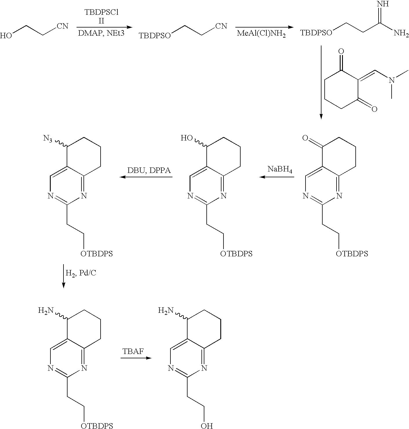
OCC[CN].[TBDPSO]CC[CN].[MeAl(Cl)NH2].[TBDPSO]CCC(N)=N.C1CCC(=O)C(=CN(C)C)C1=O.[NaBH4].C1(=O)C2=CN=C(CC[OTBDPS])N=C2CCC1.C1(O)C2=CN=C(CC[OTBDPS])N=C2CCC1.C1([N3])C2=CN=C(CC[OTBDPS])N=C2CCC1.C1(N)C2=CN=C(CC[OTBDPS])N=C2CCC1.C1(N)C2=CN=C(CCO)N=C2CCC1
